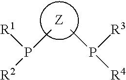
[Z].[R2]P(C)[R1].[R4]P(C)[R3]
